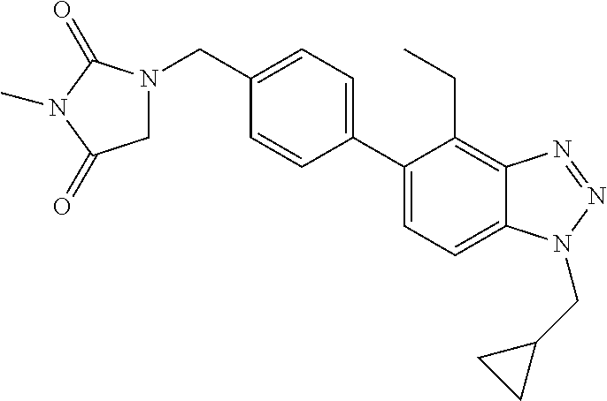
C1(C2=CC=C3C(=C2CC)N=NN3CC2CC2)=CC=C(CN2CC(=O)N(C)C2=O)C=C1
